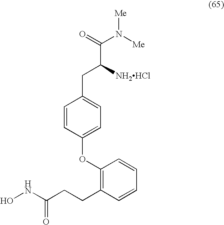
C1=CC(OC2=C(CCC(NO)=O)C=CC=C2)=CC=C1CC(C(N([Me])[Me])=O)[NH2HCl]
